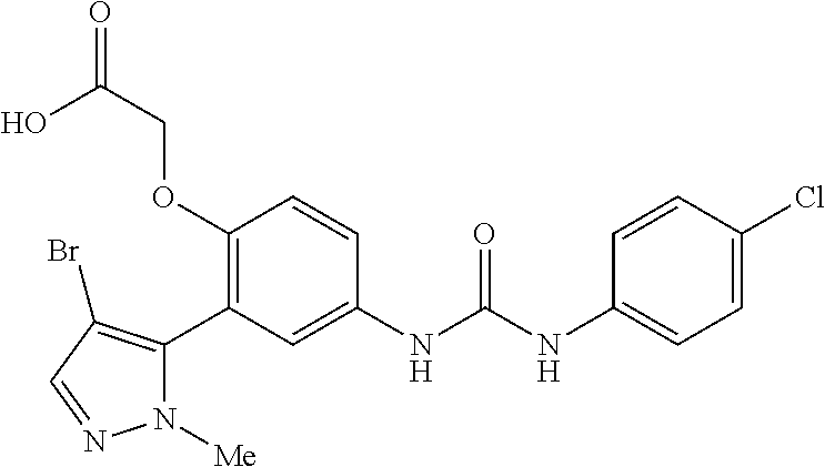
C1(OCC(O)=O)=C(C2=C(Br)C=NN2[Me])C=C(NC(=O)NC2=CC=C(Cl)C=C2)C=C1
